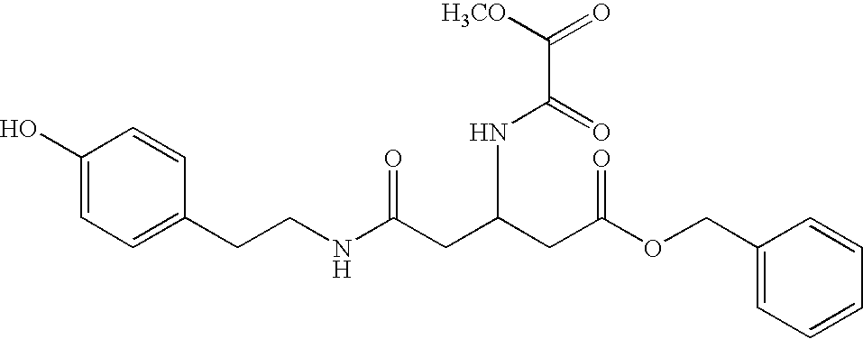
C1(O)=CC=C(CCNC(CC(CC(OCC2=CC=CC=C2)=O)NC(C([H3CO])=O)=O)=O)C=C1
